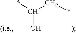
*C(C*)O
